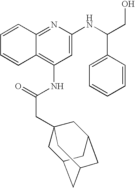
C12=NC(NC(CO)C3=CC=CC=C3)=CC(NC(CC34CC5CC(CC(C3)C5)C4)=O)=C1C=CC=C2
